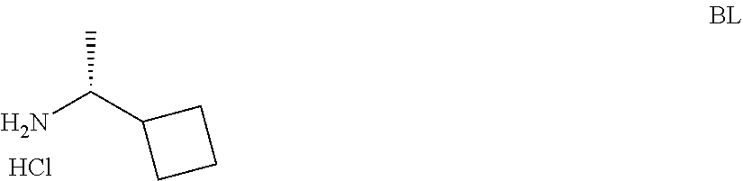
CC(C1CCC1)N.Cl
